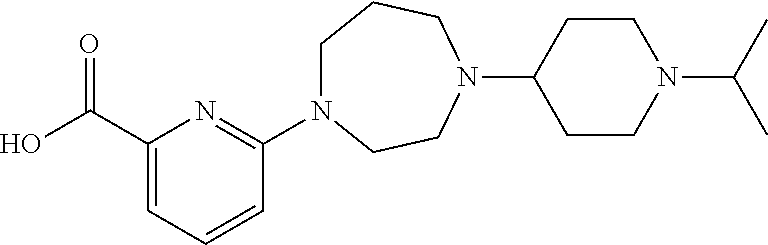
C(C1=CC=CC(N2CCCN(C3CCN(C(C)C)CC3)CC2)=N1)(O)=O
